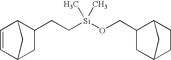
C1=CC2CC(CC[Si](OCC3C4CCC(C3)C4)(C)C)C1C2
